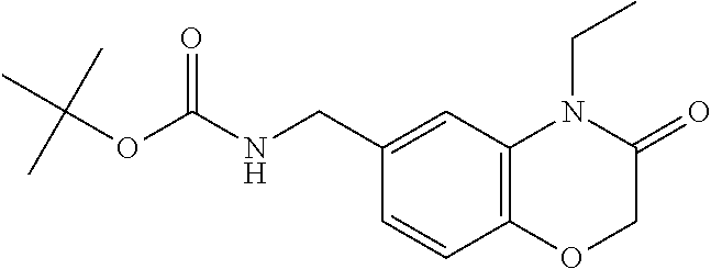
C1=CC2=C(C=C1CNC(=O)OC(C)(C)C)N(CC)C(=O)CO2
